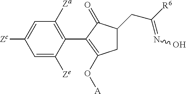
C1=C([Zc])C=C([Ze])C(C2=C(O[A])CC(CC([R6])=NO)C2=O)=C1[Za]
